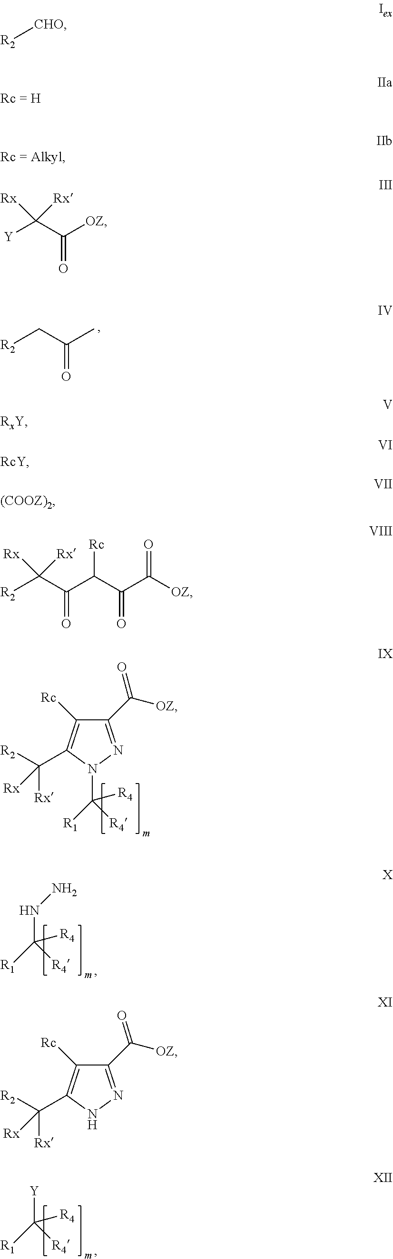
[R2]CC(C)=O.C1(C([OZ])=O)=NN(C([R4])([R1])[R4])C(C([Rx])([Rx])[R2])=C1[Rc].N(C([R4])([R1])[R4])N.[Y]C([R4])([R1])[R4].[R2][CHO].[Y]C(C([OZ])=O)([Rx])[Rx].[R2]C(C(C(C(C([OZ])=O)=O)[Rc])=O)([Rx])[Rx].C1(C([OZ])=O)=NNC(C([Rx])([Rx])[R2])=C1[Rc]
